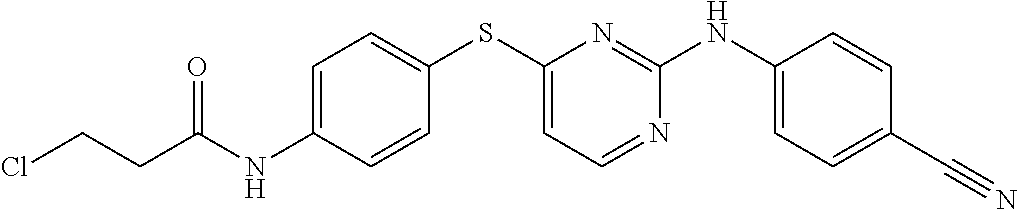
C1=C(NC(CCCl)=O)C=CC(SC2=CC=NC(NC3=CC=C(C#N)C=C3)=N2)=C1
